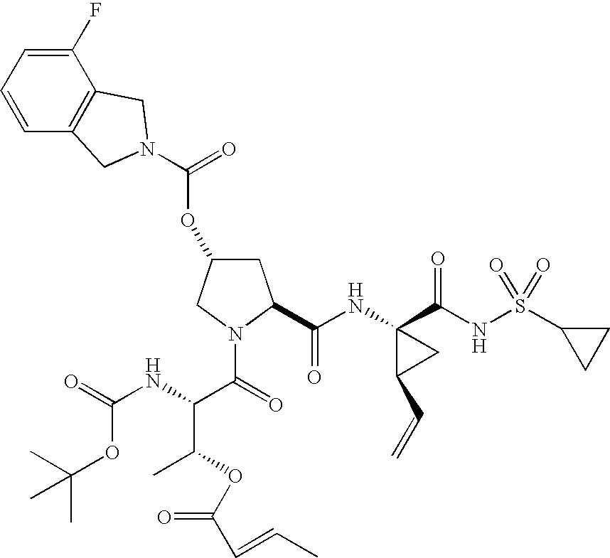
C1(F)=CC=CC2=C1CN(C(=O)OC1CC(C(NC3(C(NS(C4CC4)(=O)=O)=O)C(C=C)C3)=O)N(C(=O)C(NC(=O)OC(C)(C)C)C(OC(C=CC)=O)C)C1)C2
